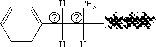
C1=CC(C([H])([H])C(C)(C)[H])=CC=C1
